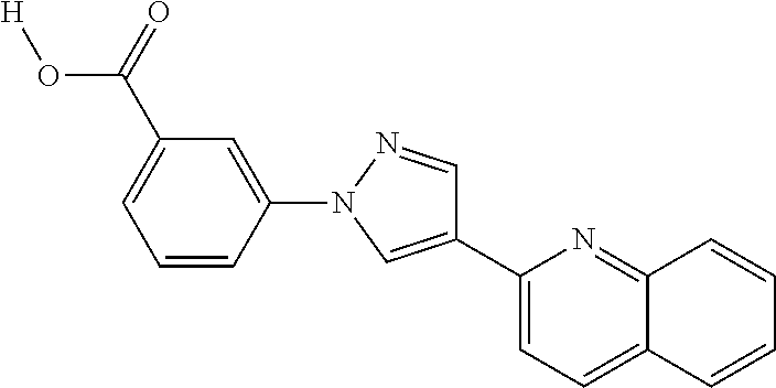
C1=CC(N2N=CC(C3=CC=C4C(=N3)C=CC=C4)=C2)=CC(C(=O)O[H])=C1
